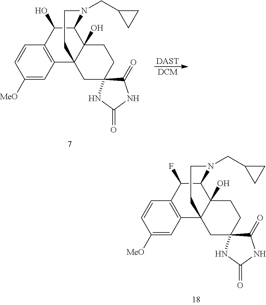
[DAST].[DCM].C1([MeO])=CC2=C(C=C1)C(O)C1C3(O)C2(CC2(CC3)C(=O)NC(=O)N2)CCN1CC1CC1.C1([MeO])=CC2=C(C=C1)C(F)C1C3(O)C2(CC2(CC3)C(=O)NC(=O)N2)CCN1CC1CC1
